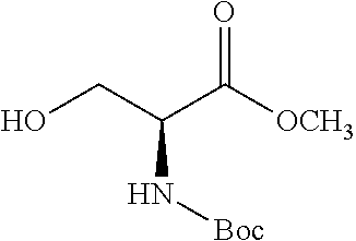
OCC(C([OCH3])=O)N[Boc]
